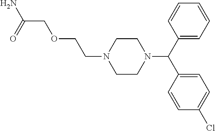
C(COCCN1CCN(C(C2=CC=CC=C2)C2=CC=C(Cl)C=C2)CC1)(N)=O
